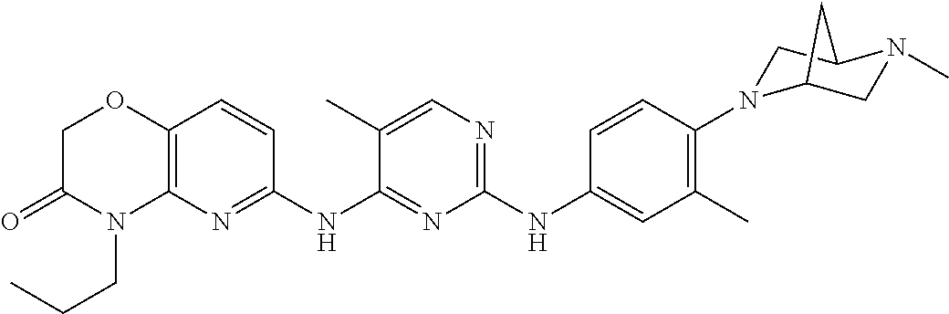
C1(NC2=CC(C)=C(N3CC4N(C)CC3C4)C=C2)=NC=C(C)C(NC2=NC3=C(C=C2)OCC(=O)N3CCC)=N1
